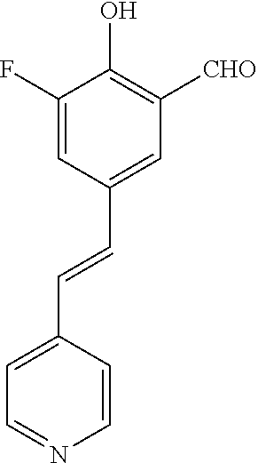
C1(F)=CC(C=CC2=CC=NC=C2)=CC([CHO])=C1O
